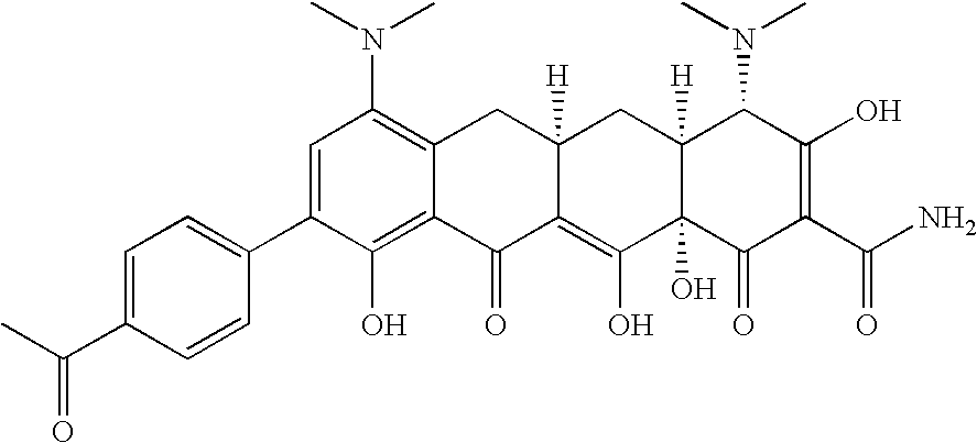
C1=C(C2=CC=C(C(C)=O)C=C2)C(O)=C2C(=C1N(C)C)CC1([H])C(=C(O)C3(O)C([H])(C1)C(N(C)C)C(O)=C(C(N)=O)C3=O)C2=O
